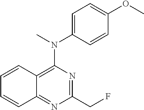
C1=CC(OC)=CC=C1N(C)C1=C2C(=NC(CF)=N1)C=CC=C2
